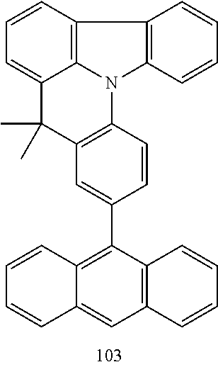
C12=C(C(C3=CC4=C(C=C3)N3C5=C(C=CC=C5C4(C)C)C4=C3C=CC=C4)=C3C(=C1)C=CC=C3)C=CC=C2
